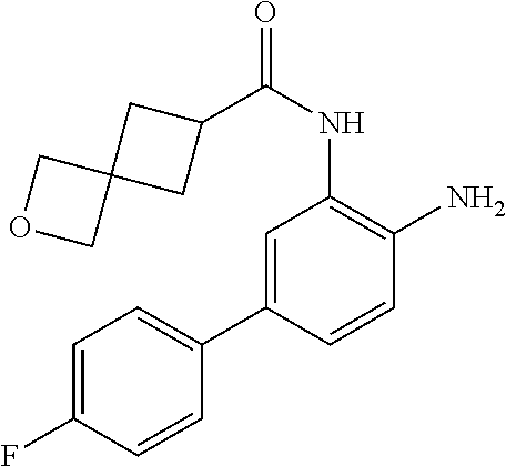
C1=C(C2=CC=C(F)C=C2)C=CC(N)=C1NC(=O)C1CC2(C1)COC2
